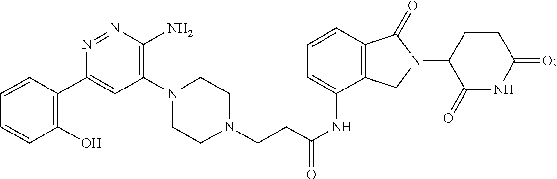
C(C(NC1=CC=CC2=C1CN(C1C(=O)NC(=O)CC1)C2=O)=O)CN1CCN(C2=C(N)N=NC(C3=C(O)C=CC=C3)=C2)CC1
